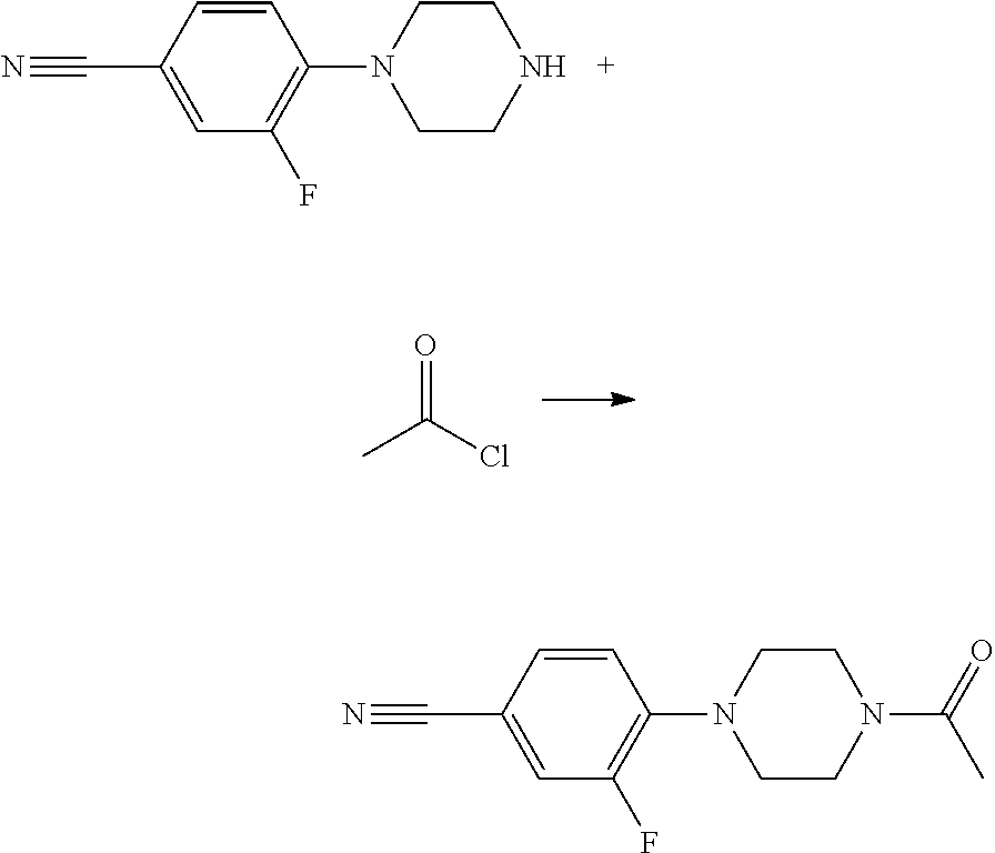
C1=CC(C#N)=CC(F)=C1N1CCNCC1.CC(Cl)=O.C1=CC(C#N)=CC(F)=C1N1CCN(C(=O)C)CC1
